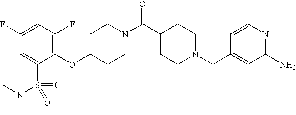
C1(OC2=C(F)C=C(F)C=C2S(N(C)C)(=O)=O)CCN(C(C2CCN(CC3=CC(N)=NC=C3)CC2)=O)CC1
